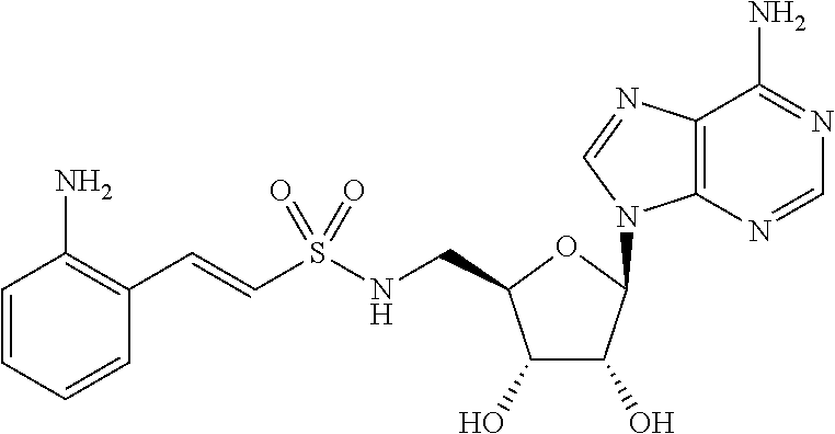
C1=CC=CC(C=CS(NCC2C(O)C(O)C(N3C4=C(C(N)=NC=N4)N=C3)O2)(=O)=O)=C1N
